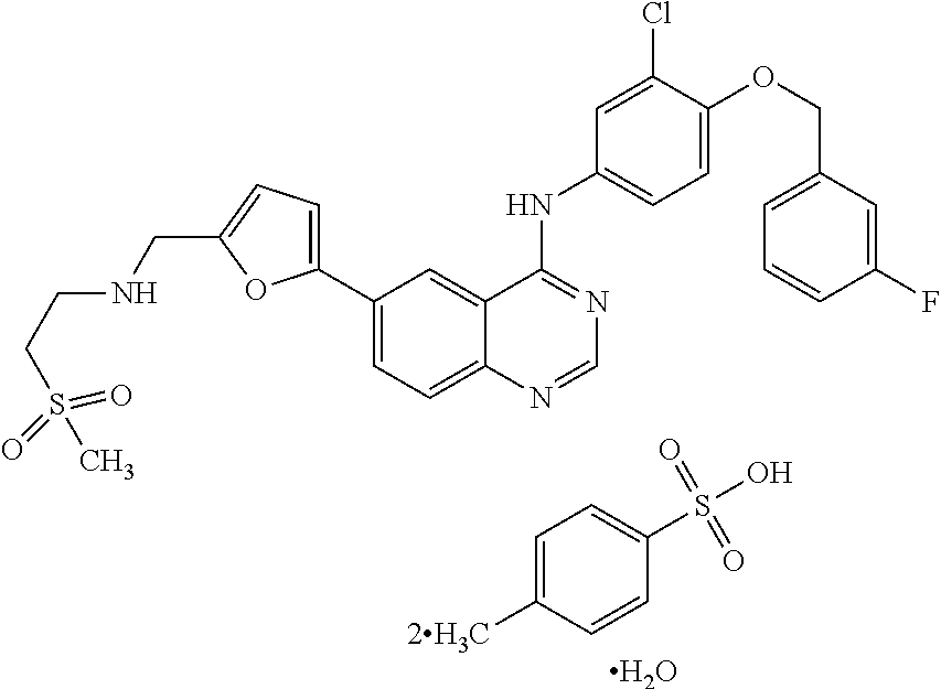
C1=C([2H3C])C=CC(S(O)(=O)=O)=C1.O.C1(C2=CC=C(CNCCS(C)(=O)=O)O2)=CC=C2C(=C1)C(NC1=CC=C(OCC3=CC=CC(F)=C3)C(Cl)=C1)=NC=N2
